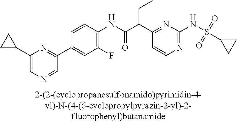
N1=C(NS(=O)(=O)C2CC2)N=C(C(C(NC2=C(F)C=C(C3=NC(C4CC4)=CN=C3)C=C2)=O)CC)C=C1
